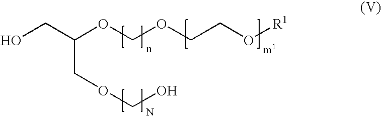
OCC(OCOCCO[R1])COCO
